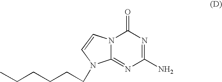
N12C(=NC(N)=NC1=O)N(CCCCCC)C=C2
